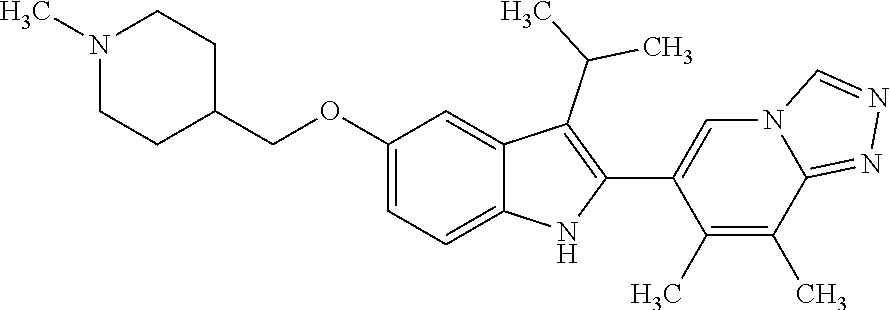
C(OC1=CC=C2C(=C1)C(C(C)C)=C(C1=CN3C(=NN=C3)C(C)=C1C)N2)C1CCN(C)CC1
